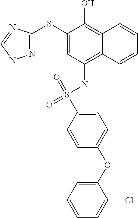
N1=C(SC2=CC(NS(=O)(C3=CC=C(OC4=CC=CC=C4Cl)C=C3)=O)=C3C(=C2O)C=CC=C3)N=CN1
